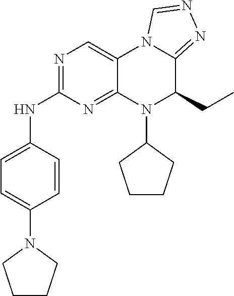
N1=C(NC2=CC=C(N3CCCC3)C=C2)N=C2C(=C1)N1C(=NN=C1)C(CC)N2C1CCCC1
